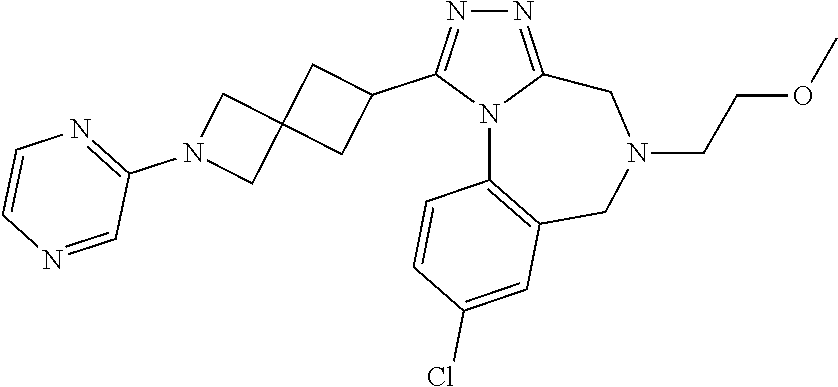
N1=C2N(C(C3CC4(C3)CN(C3=NC=CN=C3)C4)=N1)C1=C(CN(CCOC)C2)C=C(Cl)C=C1
